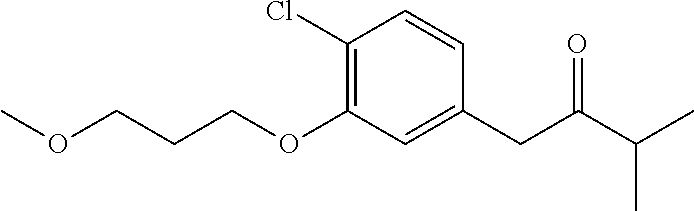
COCCCOC1=C(Cl)C=CC(CC(C(C)C)=O)=C1
